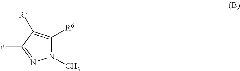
N1(C)C([R6])=C([R7])C([#])=N1
